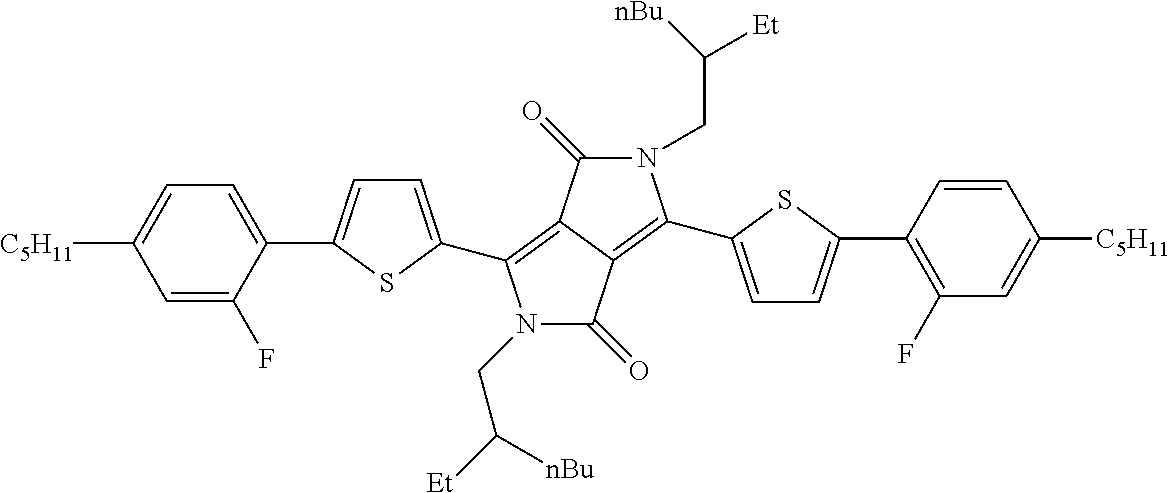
N1(CC([Et])[nBu])C(=O)C2=C(C3=CC=C(C4=C(F)C=C([C5H11])C=C4)S3)N(CC([Et])[nBu])C(=O)C2=C1C1=CC=C(C2=CC=C([C5H11])C=C2F)S1
